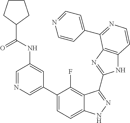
C1=C(C2=CC=C3C(=C2F)C(C2=NC4=C(N2)C=CN=C4C2=CC=NC=C2)=NN3)C=C(NC(C2CCCC2)=O)C=N1
